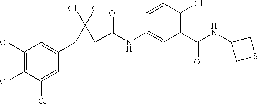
C1(Cl)=C(Cl)C(Cl)=CC(C2C(C(NC3=CC(C(NC4CSC4)=O)=C(Cl)C=C3)=O)C2(Cl)Cl)=C1
